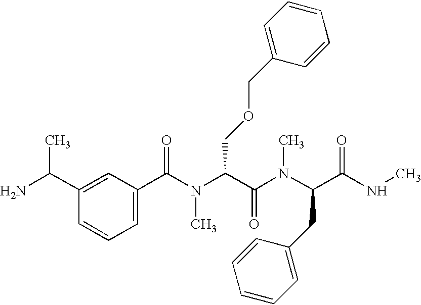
C(C1=CC(C(=O)N(C(C(N(C)C(C(=O)NC)CC2=CC=CC=C2)=O)COCC2=CC=CC=C2)C)=CC=C1)(N)C
